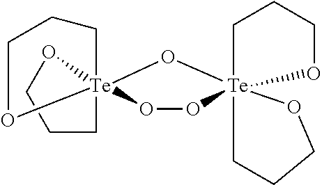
O1CCC[Te]123(OCCC2)OO[Te]12(O3)(CCCO1)CCCO2
